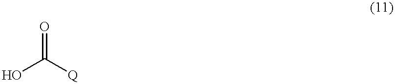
OC(=O)[Q]
